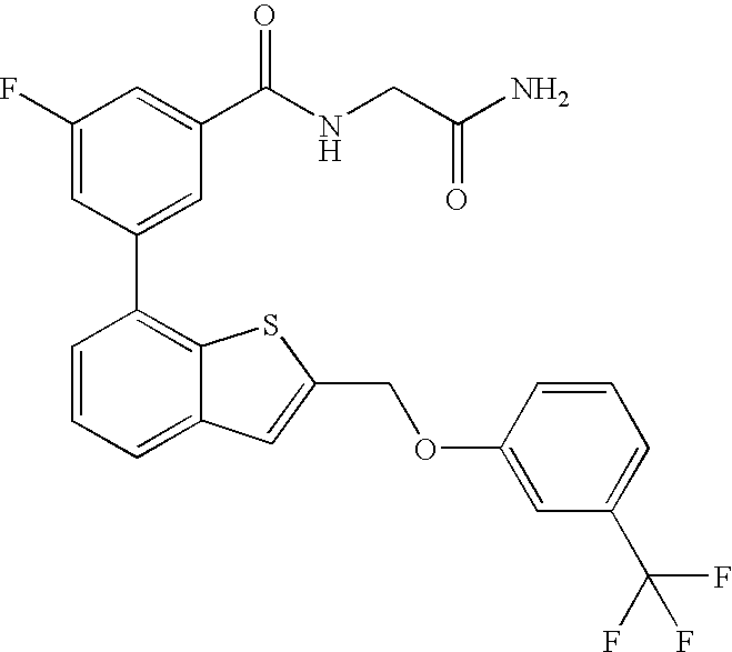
C1(F)=CC(C2=C3C(=CC=C2)C=C(COC2=CC(C(F)(F)F)=CC=C2)S3)=CC(C(NCC(N)=O)=O)=C1
